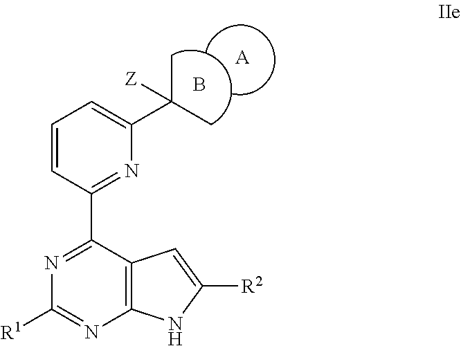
C1([R1])=NC2=C(C(C3=NC(C(C)(C)[Z])=CC=C3)=N1)C=C([R2])N2.B.[A]
